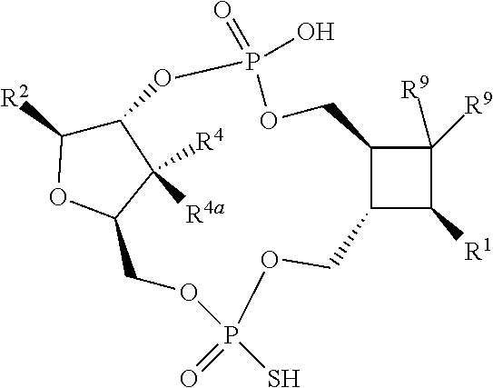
C12C(C([R1])C1([R9])[R9])COP(=O)(S)OCC1OC([R2])C(OP(=O)(O)OC2)C1([R4a])[R4]
